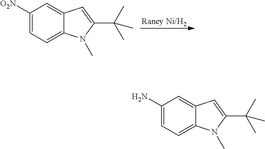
[Raney Ni/H2].C1([O2N])=CC=C2C(=C1)C=C(C(C)(C)C)N2C.C1(N)=CC=C2C(=C1)C=C(C(C)(C)C)N2C
